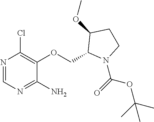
C1(COC2=C(Cl)N=CN=C2N)N(C(=O)OC(C)(C)C)CCC1OC
